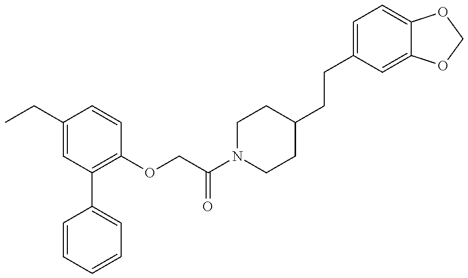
C1=CC=CC=C1C1=C(OCC(N2CCC(CCC3=CC=C4C(=C3)OCO4)CC2)=O)C=CC(CC)=C1
